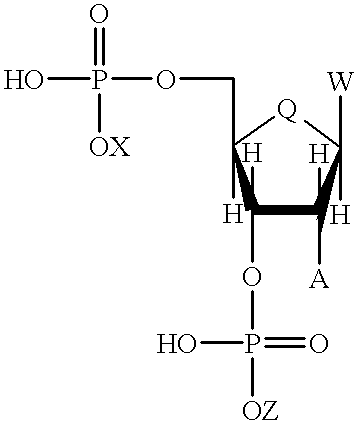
OP(OCC1([H])C(OP([OZ])(=O)O)([H])C([A])([H])C([W])([H])[Q]1)(=O)[OX]
